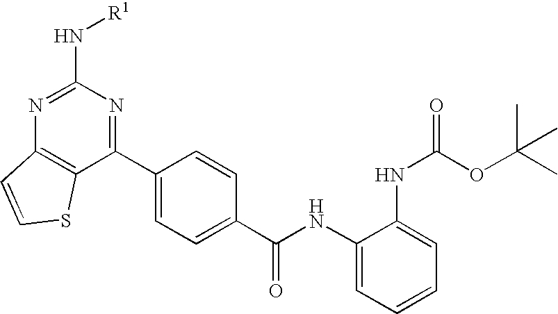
N1=C(N[R1])N=C(C2=CC=C(C(NC3=CC=CC=C3NC(=O)OC(C)(C)C)=O)C=C2)C2=C1C=CS2
